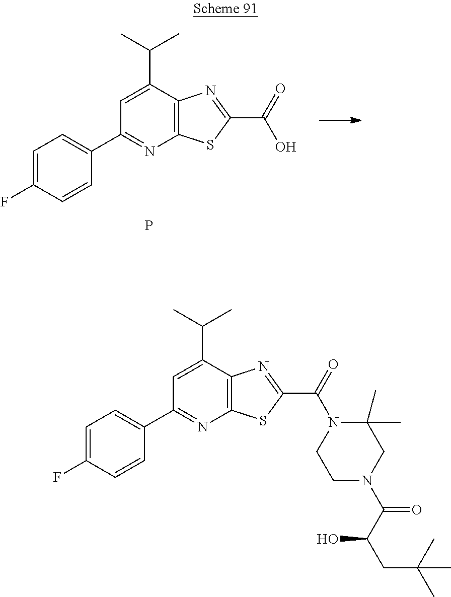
C1(C2=CC=C(F)C=C2)=NC2=C(C(C(C)C)=C1)N=C(C(N1C(C)(C)CN(C(C(CC(C)(C)C)O)=O)CC1)=O)S2.C1(C2=CC=C(F)C=C2)=NC2=C(C(C(C)C)=C1)N=C(C(O)=O)S2.P
